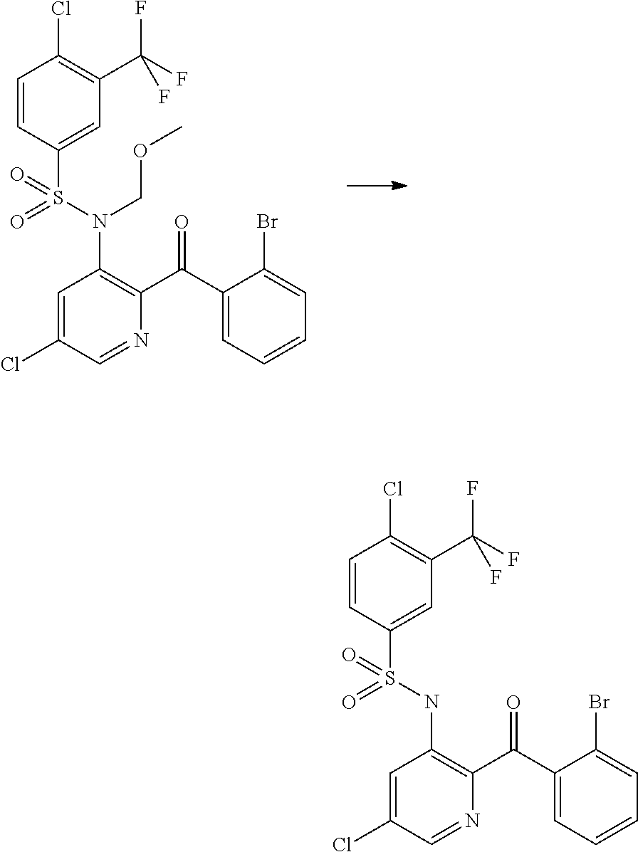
C1=CC(S(=O)(=O)N(COC)C2=C(C(C3=CC=CC=C3Br)=O)N=CC(Cl)=C2)=CC(C(F)(F)F)=C1Cl.C1=CC(S(=O)(=O)NC2=C(C(C3=CC=CC=C3Br)=O)N=CC(Cl)=C2)=CC(C(F)(F)F)=C1Cl
